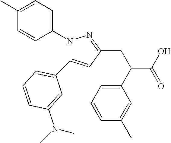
C1=C(C2=CC=CC(N(C)C)=C2)N(C2=CC=C(C)C=C2)N=C1CC(C1=CC=CC(C)=C1)C(O)=O
